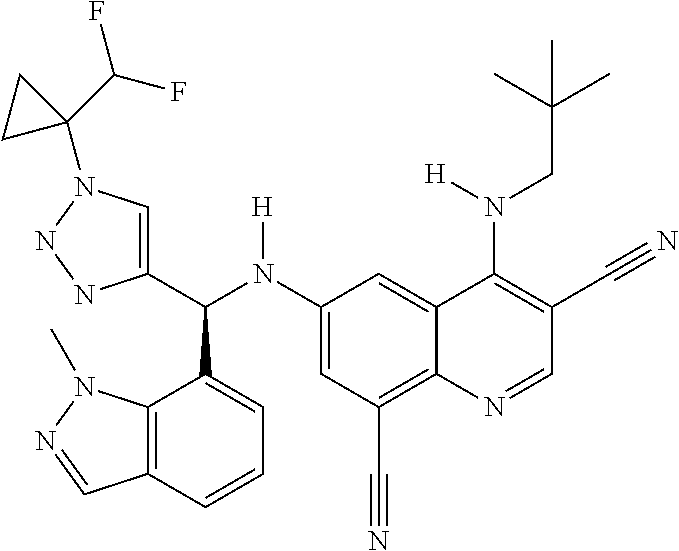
C1(N(C(C2=CN(C3(C(F)F)CC3)NN2)C2=CC=CC3=C2N(C)N=C3)[H])=CC(C#N)=C2C(=C1)C(N(CC(C)(C)C)[H])=C(C#N)C=N2
